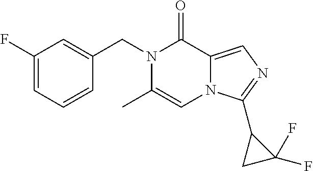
C1(F)=CC=CC(CN2C(C)=CN3C(=CN=C3C3CC3(F)F)C2=O)=C1
